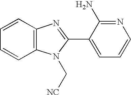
C1=CC2=C(C=C1)N(C[NC])C(C1=CC=CN=C1N)=N2
